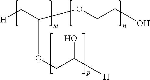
[H]CC(OCC([H])O)OCCO
